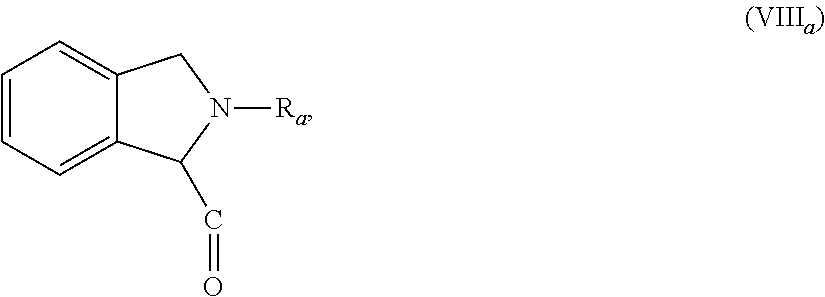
C1=CC=C2C(=C1)CN([Ra])C2C=O
